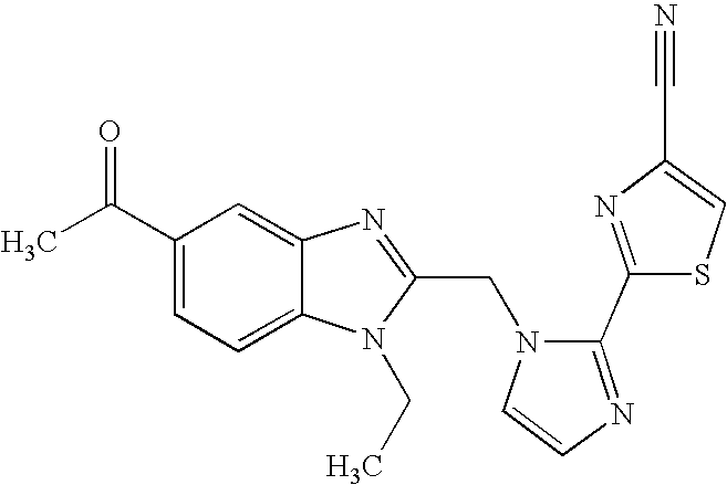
C12=CC=C(C(=O)C)C=C1N=C(CN1C=CN=C1C1=NC(C#N)=CS1)N2CC
